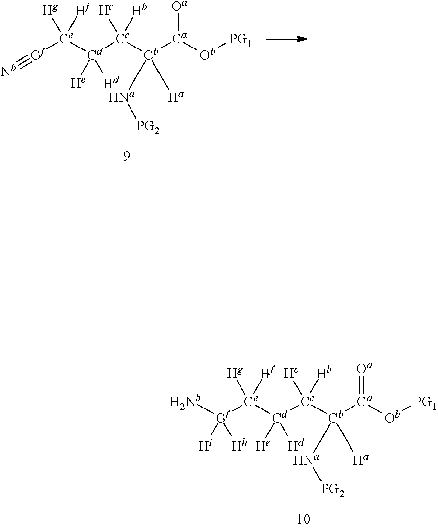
[Nb][Cf]([Ce]([Cd]([Cc]([Hc])([Hb])[Cb]([Ca]([Ob][PG1])=[Oa])([Ha])[Na][PG2])([He])[Hd])([Hg])[Hf])([Hi])[Hh].[Nb]#[Cf][Ce]([Cd]([Cc]([Hc])([Hb])[Cb]([Ca]([Ob][PG1])=[Oa])([Ha])[Na][PG2])([He])[Hd])([Hg])[Hf]
